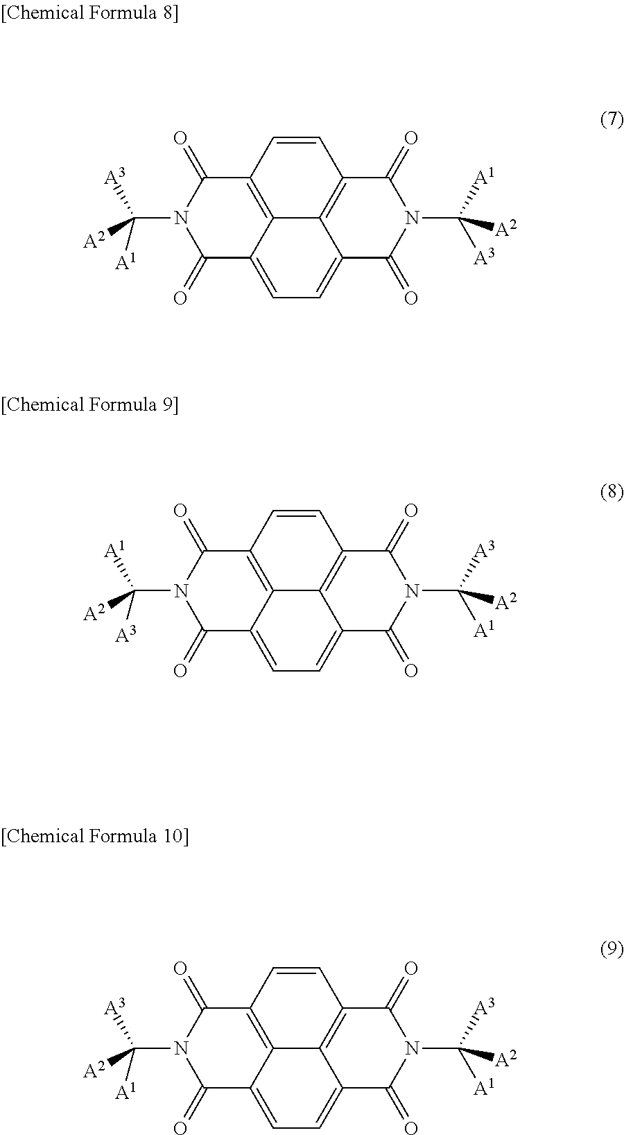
C12=C3C(=CC=C4C3=C(C=C1)C(=O)N(C([A1])([A2])[A3])C4=O)C(=O)N(C([A3])([A1])[A2])C2=O.C12=C3C(=CC=C4C3=C(C=C1)C(=O)N(C([A3])([A2])[A1])C4=O)C(=O)N(C([A1])([A3])[A2])C2=O.C12=C3C(=CC=C4C3=C(C=C1)C(=O)N(C([A3])([A2])[A1])C4=O)C(=O)N(C([A3])([A1])[A2])C2=O
